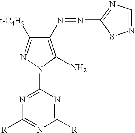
C1(N=NC2=NC=NS2)=C(N)N(C2=NC([R])=NC([R])=N2)N=C1[t-C4H9]
